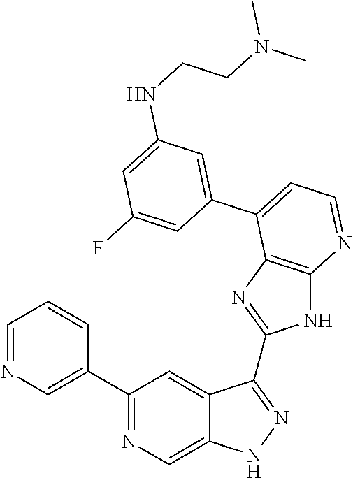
C1=NC=C(C2=NC=C3C(=C2)C(C2=NC4=C(N2)N=CC=C4C2=CC(NCCN(C)C)=CC(F)=C2)=NN3)C=C1
